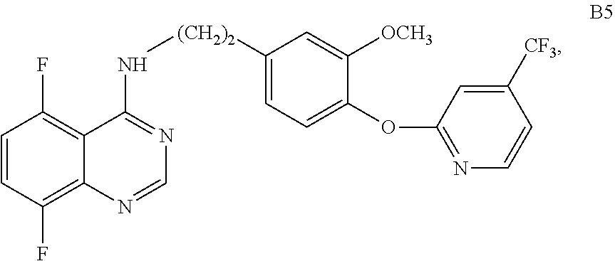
C1=CC(F)=C2C(=C1F)C(N[(CH2)2]C1=CC=C(OC3=NC=CC([CF3])=C3)C([OCH3])=C1)=NC=N2
